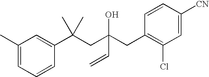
C1(C)=CC=CC(C(CC(CC2=C(Cl)C=C([CN])C=C2)(C=C)O)(C)C)=C1
